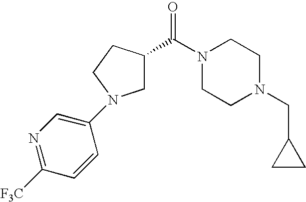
C1(N2CC(C(N3CCN(CC4CC4)CC3)=O)CC2)=CN=C([F3C])C=C1
